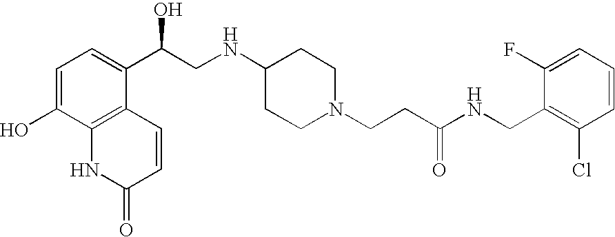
C1=C(O)C2=C(C(C(CNC3CCN(CCC(NCC4=C(Cl)C=CC=C4F)=O)CC3)O)=C1)C=CC(=O)N2
